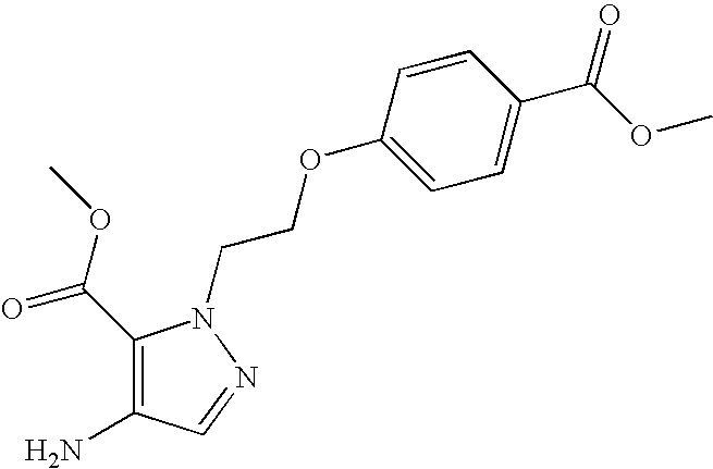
C1(C(OC)=O)=C(N)C=NN1CCOC1=CC=C(C(OC)=O)C=C1
